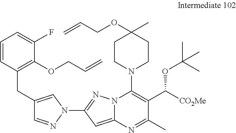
C1=CC(CC2=CN(C3=NN4C(=C3)N=C(C)C(C([CO2Me])OC(C)(C)C)=C4N3CCC(OCC=C)(C)CC3)N=C2)=C(OCC=C)C(F)=C1
